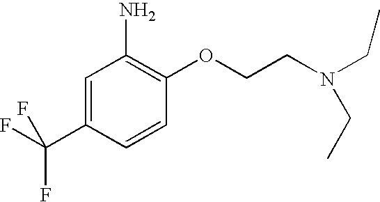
C1=C(C(F)(F)F)C=CC(OCCN(CC)CC)=C1N
